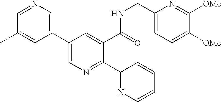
C1=NC=C(C2=CN=C(C3=NC=CC=C3)C(C(=O)NCC3=CC=C([OMe])C([OMe])=N3)=C2)C=C1C
